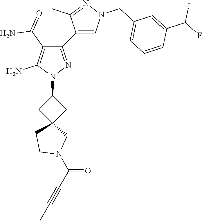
C1C(N2N=C(C3=CN(CC4=CC=CC(C(F)F)=C4)N=C3C)C(C(=O)N)=C2N)CC12CN(C(=O)C#CC)CC2
